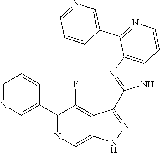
C1=NC=C(C2=NC=C3C(=C2F)C(C2=NC4=C(N2)C=CN=C4C2=CN=CC=C2)=NN3)C=C1
